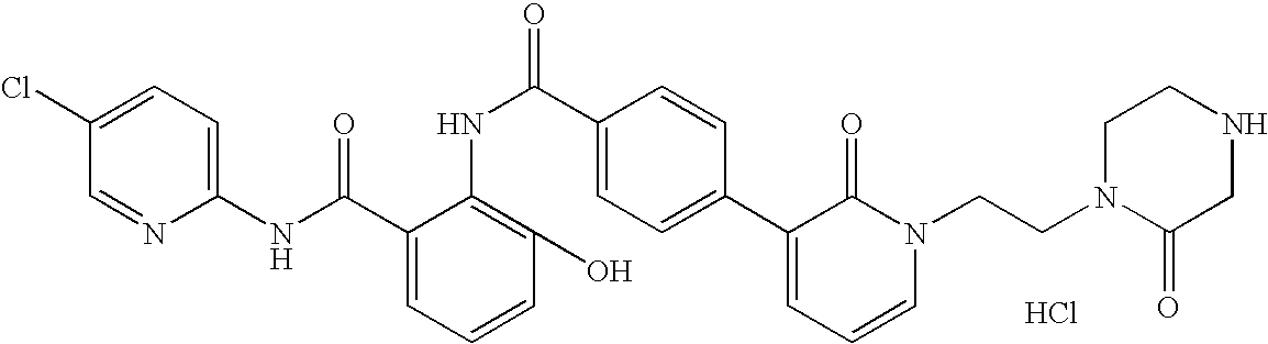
C1(NC(C2=CC=CC(O)=C2NC(C2=CC=C(C3=CC=CN(CCN4CCNCC4=O)C3=O)C=C2)=O)=O)=CC=C(Cl)C=N1.Cl
